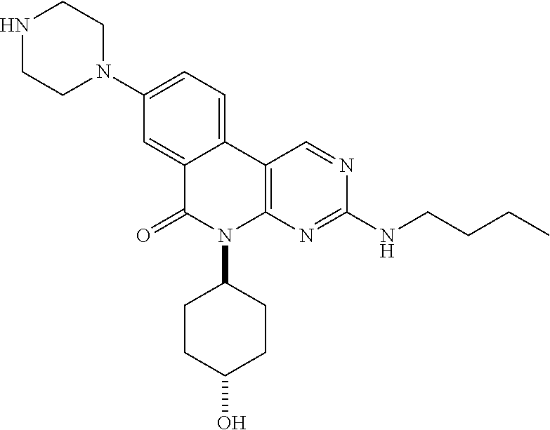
N1CCN(C2=CC=C3C(=C2)C(=O)N(C2CCC(O)CC2)C2=C3C=NC(NCCCC)=N2)CC1
